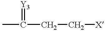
CC(CC[X])=[Y3]
